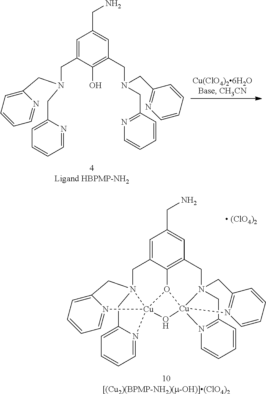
C1=C2C3=C(C=C1CN)CN14CC5=N(C=CC=C5)[Cu]15(O3[Cu]13(N(C2)(CC2=CC=CC=N21)CC1=CC=CC=N13)O5)N1=C(C4)C=CC=C1.C1=C(CN(CC2=CC=CC=N2)CC2=CC=CC=N2)C(O)=C(CN(CC2=NC=CC=C2)CC2=NC=CC=C2)C=C1CN
